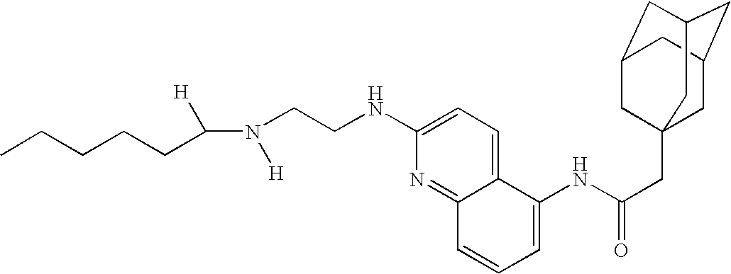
C(N([H])CCNC1=CC=C2C(=N1)C=CC=C2NC(CC12CC3CC(CC(C1)C3)C2)=O)([H])CCCCC
